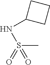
C1(NS(=O)(C)=O)CCC1
